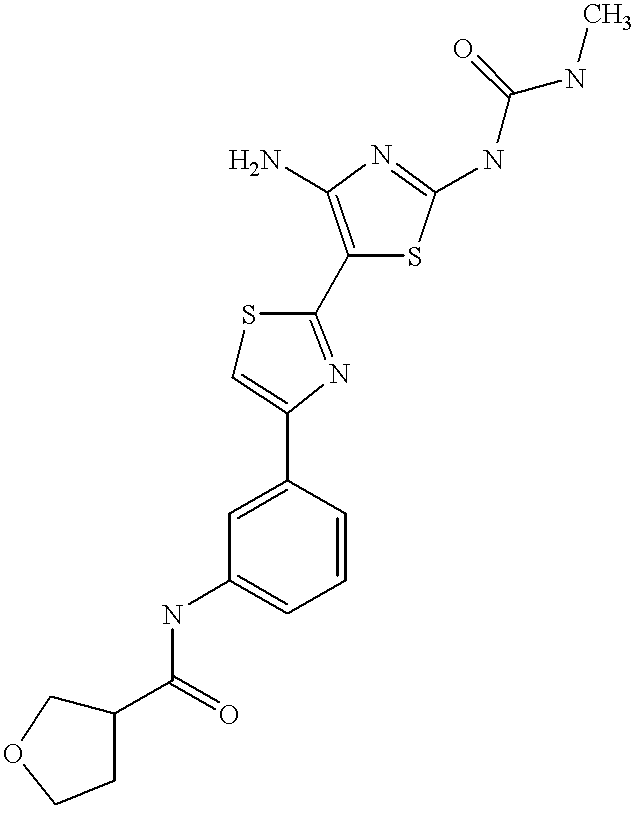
C1(C(=O)NC2=CC=CC(C3=CSC(C4=C(N)N=C(NC(NC)=O)S4)=N3)=C2)COCC1
